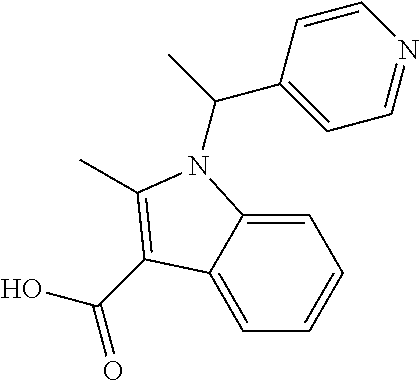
C(O)(=O)C1=C(C)N(C(C)C2=CC=NC=C2)C2=CC=CC=C21
